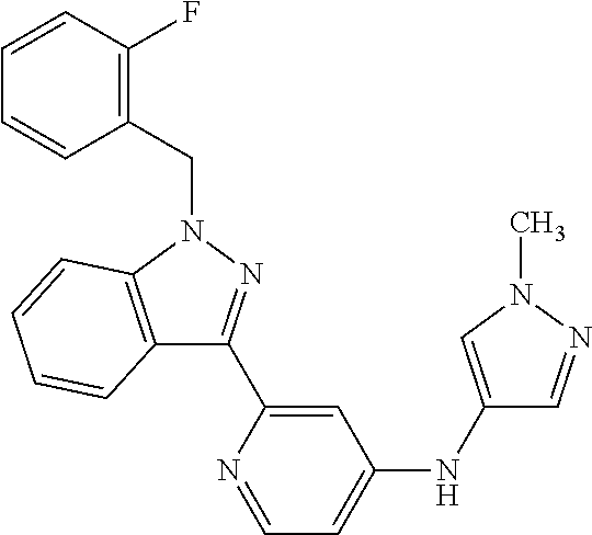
C12=C(N(CC3=C(F)C=CC=C3)N=C1C1=CC(NC3=CN(C)N=C3)=CC=N1)C=CC=C2
